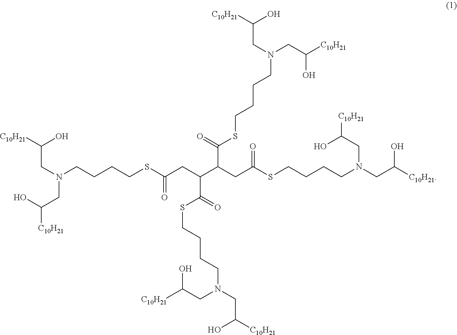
C(N(CCCCSC(CC(C(CC(SCCCCN(CC([C10H21])O)CC(O)[C10H21])=O)C(=O)SCCCCN(CC(O)[C10H21])CC([C10H21])O)C(=O)SCCCCN(CC([C10H21])O)CC([C10H21])O)=O)CC(O)[C10H21])C([C10H21])O
